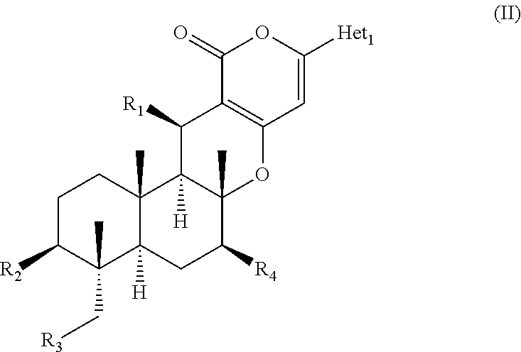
C1C([R2])C(C[R3])(C)C2([H])C(C)(C1)C1([H])C(C)(C([R4])C2)OC2=C(C1[R1])C(=O)OC([Het1])=C2
